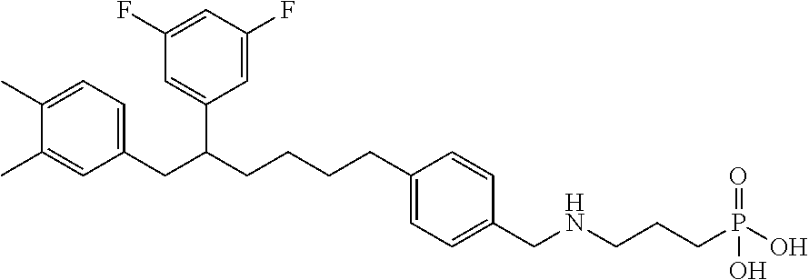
C1(C)=CC=C(CC(CCCCC2=CC=C(CNCCCP(O)(=O)O)C=C2)C2=CC(F)=CC(F)=C2)C=C1C
